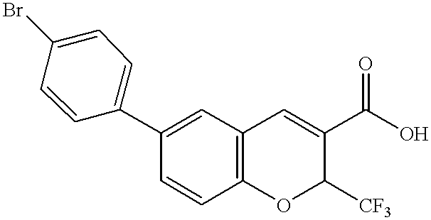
C1=C(C2=CC=C(Br)C=C2)C=CC2=C1C=C(C(O)=O)C([CF3])O2
